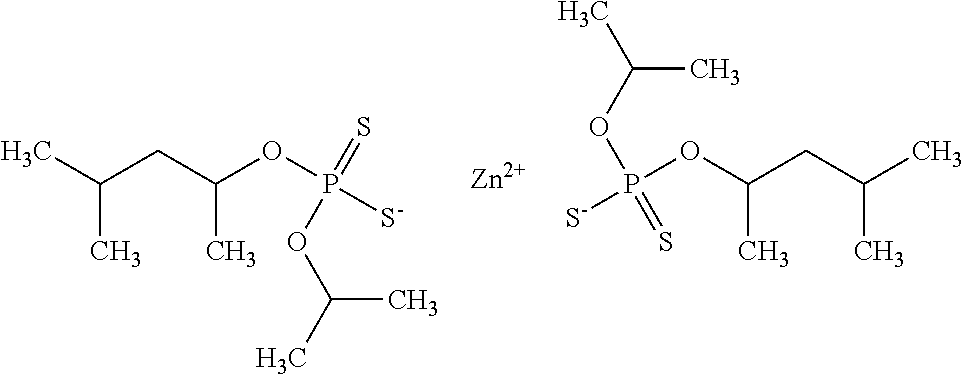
CC(CC(OP([S-])(=S)OC(C)C)C)C.[Zn].O(C(CC(C)C)C)P([S-])(OC(C)C)=S
